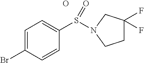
C1=C(Br)C=CC(S(=O)N2CC(F)(F)CC2)=C1.O
